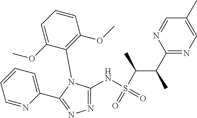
N1=C(NS(=O)(=O)C(C(C2=NC=C(C)C=N2)C)C)N(C2=C(OC)C=CC=C2OC)C(C2=CC=CC=N2)=N1
